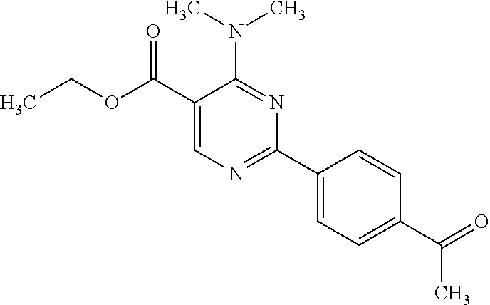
N(C1=NC(C2=CC=C(C(C)=O)C=C2)=NC=C1C(OCC)=O)(C)C
